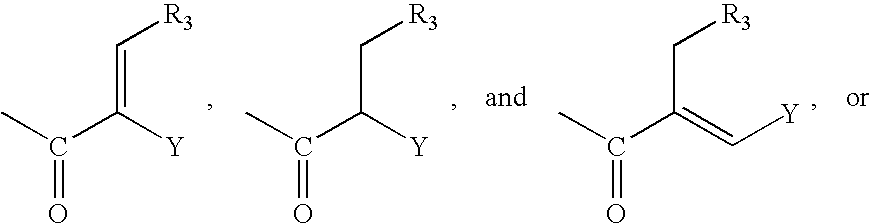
CC(C(=C[R3])[Y])=O.CC(C(C[R3])[Y])=O.CC(C(C[R3])=C[Y])=O
